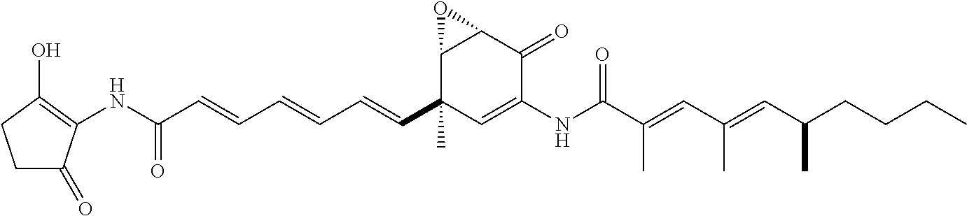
C1C(=O)C(NC(C=CC=CC=CC2(C)C=C(NC(C(=CC(=CC(CCCC)C)C)C)=O)C(=O)C3C2O3)=O)=C(O)C1
